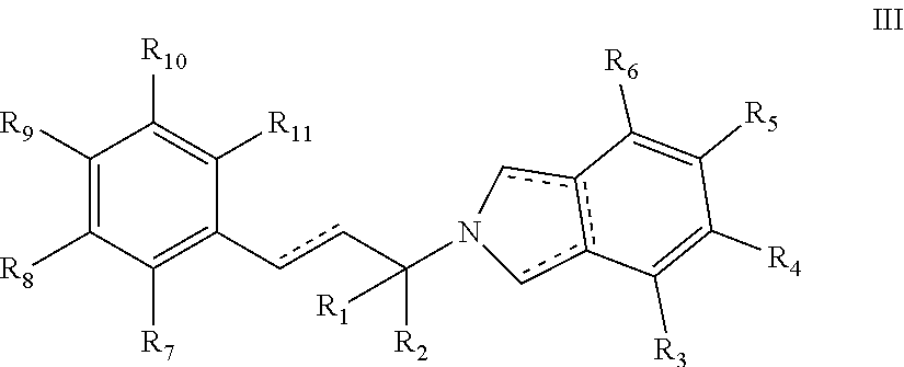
C1([R9])=C([R8])C([R7])=C(ccC(N2cc3c(c2)C([R6])=C([R5])C([R4])=C3[R3])([R2])[R1])C([R11])=C1[R10]
